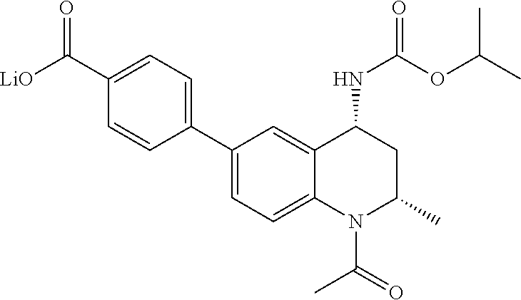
C1(C2=CC=C3C(=C2)C(NC(=O)OC(C)C)CC(C)N3C(=O)C)=CC=C(C([LiO])=O)C=C1
